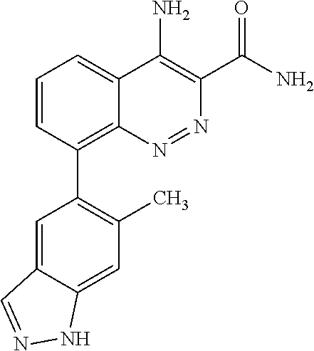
C1=CC(C2=C(C)C=C3C(=C2)C=NN3)=C2C(=C1)C(N)=C(C(N)=O)N=N2
